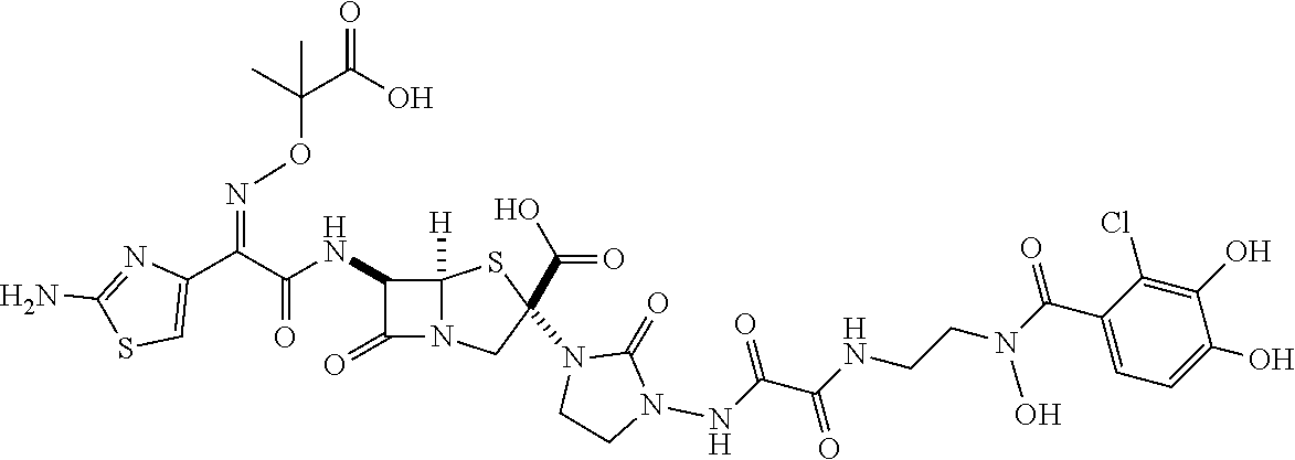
C(=O)(NC1C(=O)N2C1([H])SC(N1CCN(NC(C(NCCN(C(=O)C3=CC=C(O)C(O)=C3Cl)O)=O)=O)C1=O)(C(O)=O)C2)C(C1=CSC(N)=N1)=NOC(C(O)=O)(C)C
